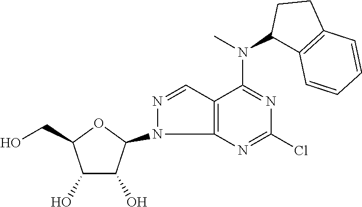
N1(C2OC(CO)C(O)C2O)N=CC2=C1N=C(Cl)N=C2N(C)C1C2=C(C=CC=C2)CC1
